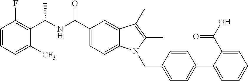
C1=CC=C([CF3])C(C(NC(C2=CC=C3C(=C2)C(C)=C(C)N3CC2=CC=C(C3=CC=CC=C3C(O)=O)C=C2)=O)C)=C1F
